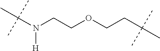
C(N(CCOCCC(C)(C)C)[H])(C)(C)C
